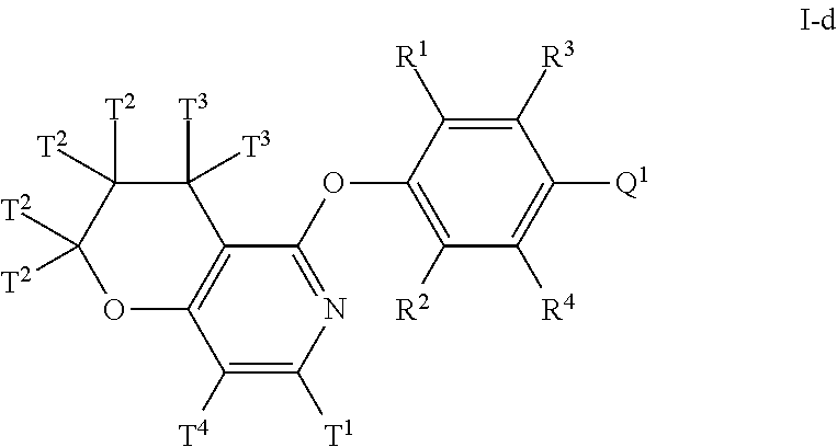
C1([R3])=C([R1])C(OC2=NC([T1])=C([T4])C3=C2C([T3])([T3])C([T2])([T2])C([T2])([T2])O3)=C([R2])C([R4])=C1[Q1]
